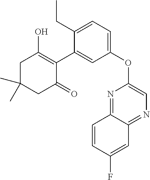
C1C(C)(C)CC(=O)C(C2=CC(OC3=CN=C4C(=N3)C=CC(F)=C4)=CC=C2CC)=C1O
